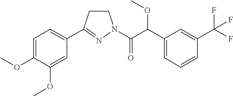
C1CC(C2=CC=C(OC)C(OC)=C2)=NN1C(C(C1=CC=CC(C(F)(F)F)=C1)OC)=O
